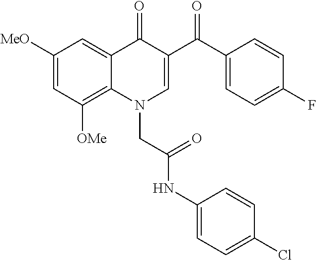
C1([MeO])=CC([OMe])=C2C(=C1)C(=O)C(C(C1=CC=C(F)C=C1)=O)=CN2CC(NC1=CC=C(Cl)C=C1)=O
